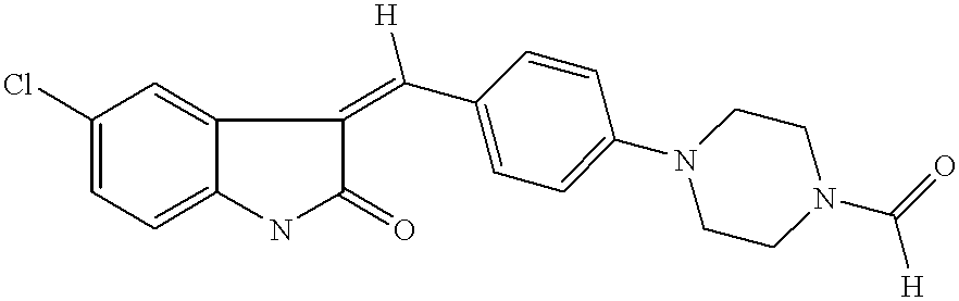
C1(Cl)=CC=C2C(=C1)C(=C(C1=CC=C(N3CCN(C([H])=O)CC3)C=C1)[H])C(=O)N2
